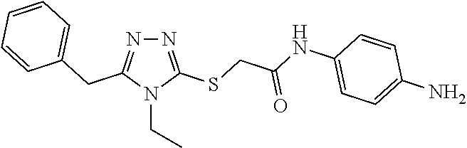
N1=C(SCC(NC2=CC=C(N)C=C2)=O)N(CC)C(CC2=CC=CC=C2)=N1
